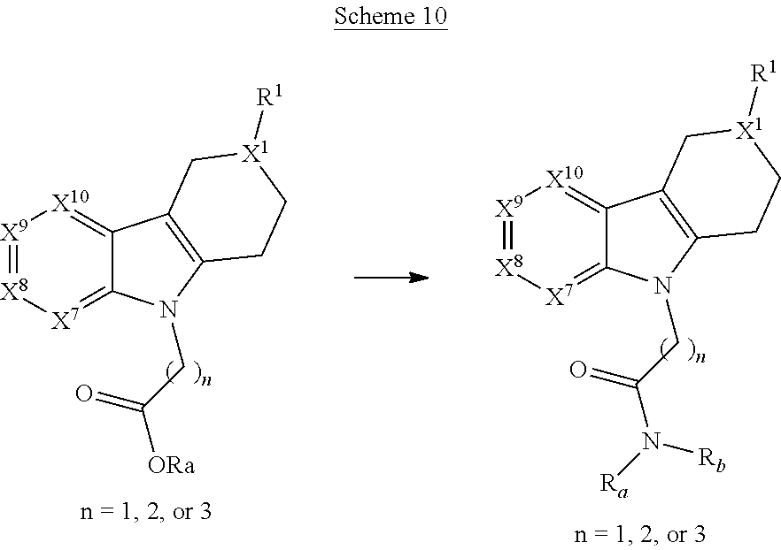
[X9]1=[X8][X7]=C2C(=[X10]1)C1=C(N2CC(N([Rb])[Ra])=O)CC[X1]([R1])C1.[X9]1=[X8][X7]=C2C(=[X10]1)C1=C(N2CC([ORa])=O)CC[X1]([R1])C1
